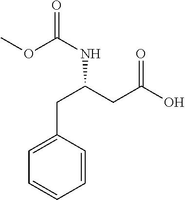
C1(CC(CC(O)=O)NC(=O)OC)=CC=CC=C1
